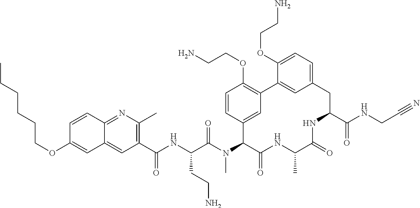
C1(C(NC(C(N(C2C(=O)NC(C)C(=O)NC(C(NCC#N)=O)CC3=CC=C(OCCN)C(=C3)C3=C(OCCN)C=CC2=C3)C)=O)CCN)=O)=C(C)N=C2C(=C1)C=C(OCCCCCC)C=C2
